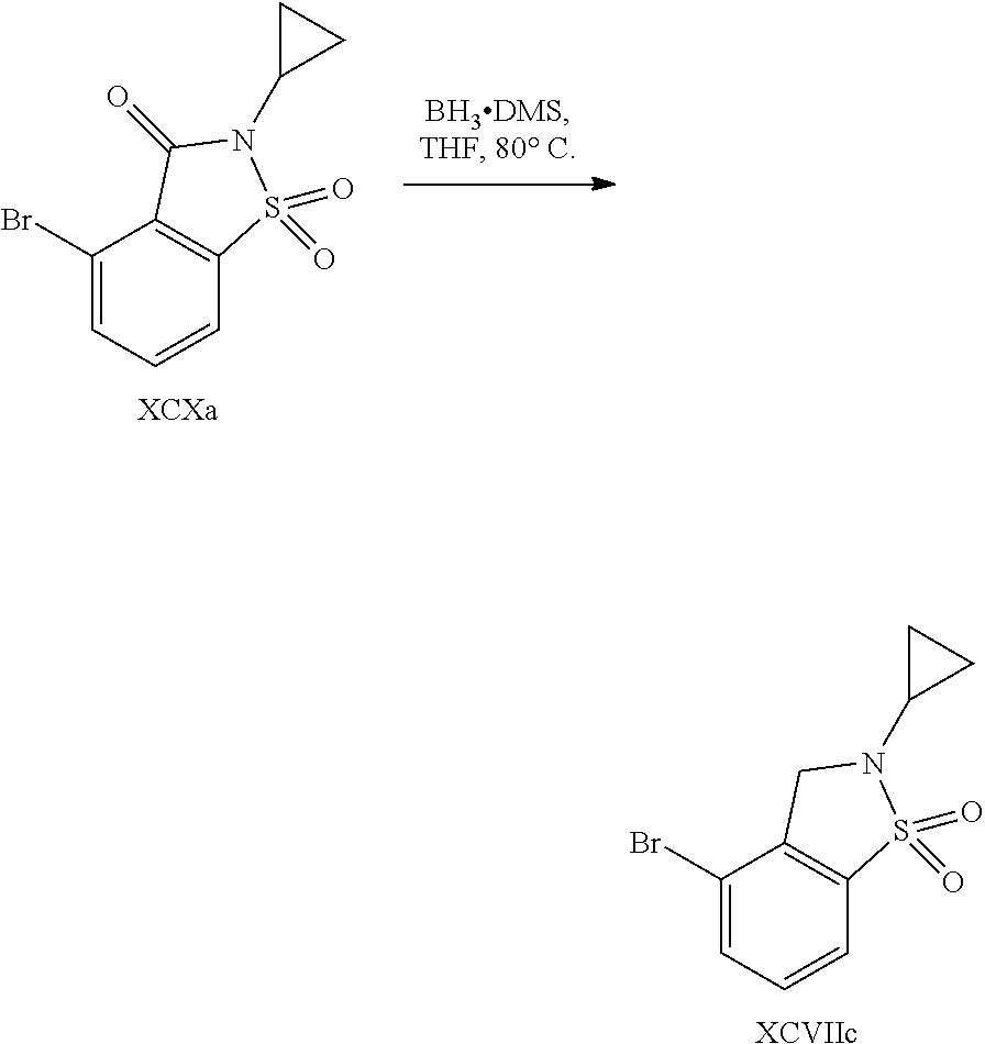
BrC1=CC=CC2=C1C(=O)N(C1CC1)S2(=O)=O.[XCXa].BrC1=CC=CC2=C1CN(C1CC1)S2(=O)=O.[XCVIIc]
